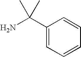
C1(C(N)(C)C)=CC=CC=C1
